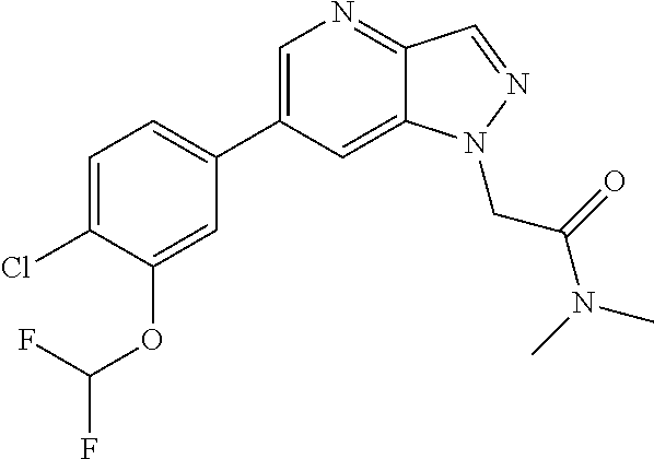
C1(C2=CC=C(Cl)C(OC(F)F)=C2)=CN=C2C(=C1)N(CC(=O)N(C)C)N=C2
